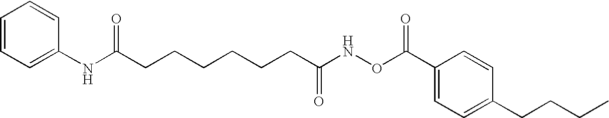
N(C(CCCCCCC(NOC(C1=CC=C(CCCC)C=C1)=O)=O)=O)C1=CC=CC=C1
